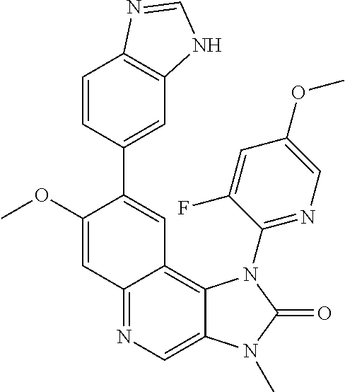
C12=NC=C3C(=C1C=C(C1=CC4=C(C=C1)N=CN4)C(OC)=C2)N(C1=NC=C(OC)C=C1F)C(=O)N3C
